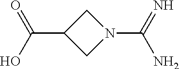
C(C1CN(C(=N)N)C1)(O)=O
